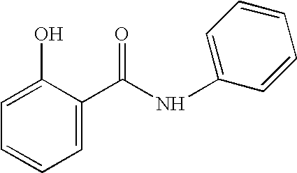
C1=C(C(NC2=CC=CC=C2)=O)C(O)=CC=C1
